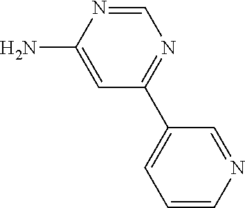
C1=NC(N)=CC(C2=CC=CN=C2)=N1
